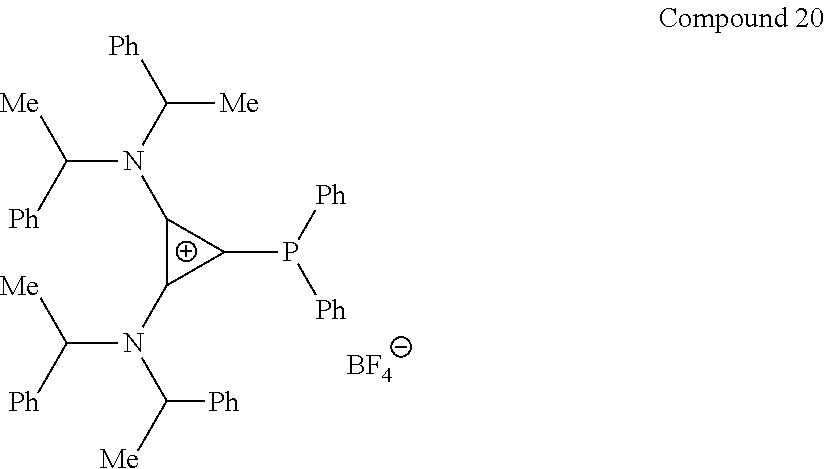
C1(N(C([Me])[Ph])C([Ph])[Me])C(N(C([Ph])[Me])C([Ph])[Me])C1P([Ph])[Ph].[BF4]
